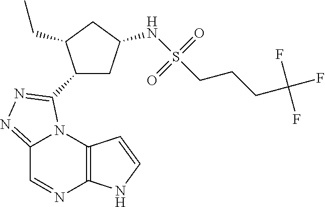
C12=C(N3C(=NN=C3C3CC(NS(CCCC(F)(F)F)(=O)=O)CC3CC)C=N1)C=CN2
